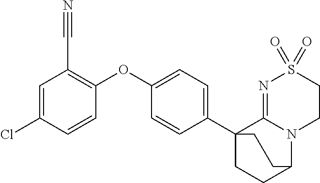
C1=C(Cl)C=CC(OC2=CC=C(C34CCC(N5C3=NS(=O)(=O)CC5)CC4)C=C2)=C1C#N
